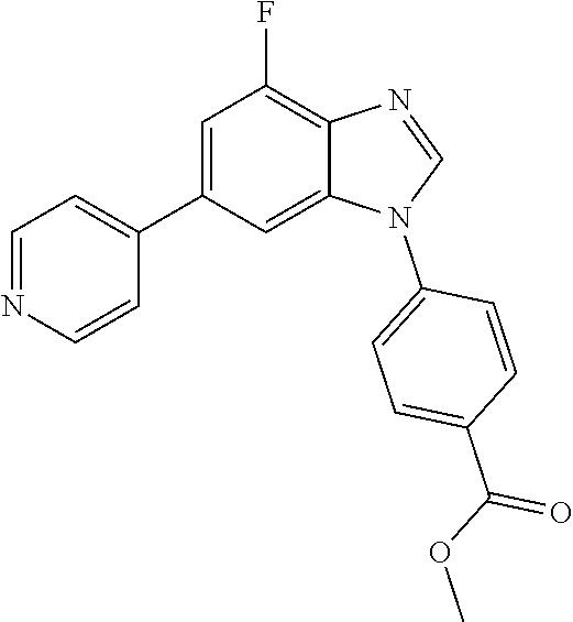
C1=NC2=C(F)C=C(C3=CC=NC=C3)C=C2N1C1=CC=C(C(OC)=O)C=C1
